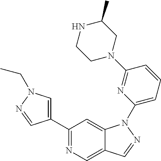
C1(C2=CN(CC)N=C2)=NC=C2C(=C1)N(C1=CC=CC(N3CC(C)NCC3)=N1)N=C2
